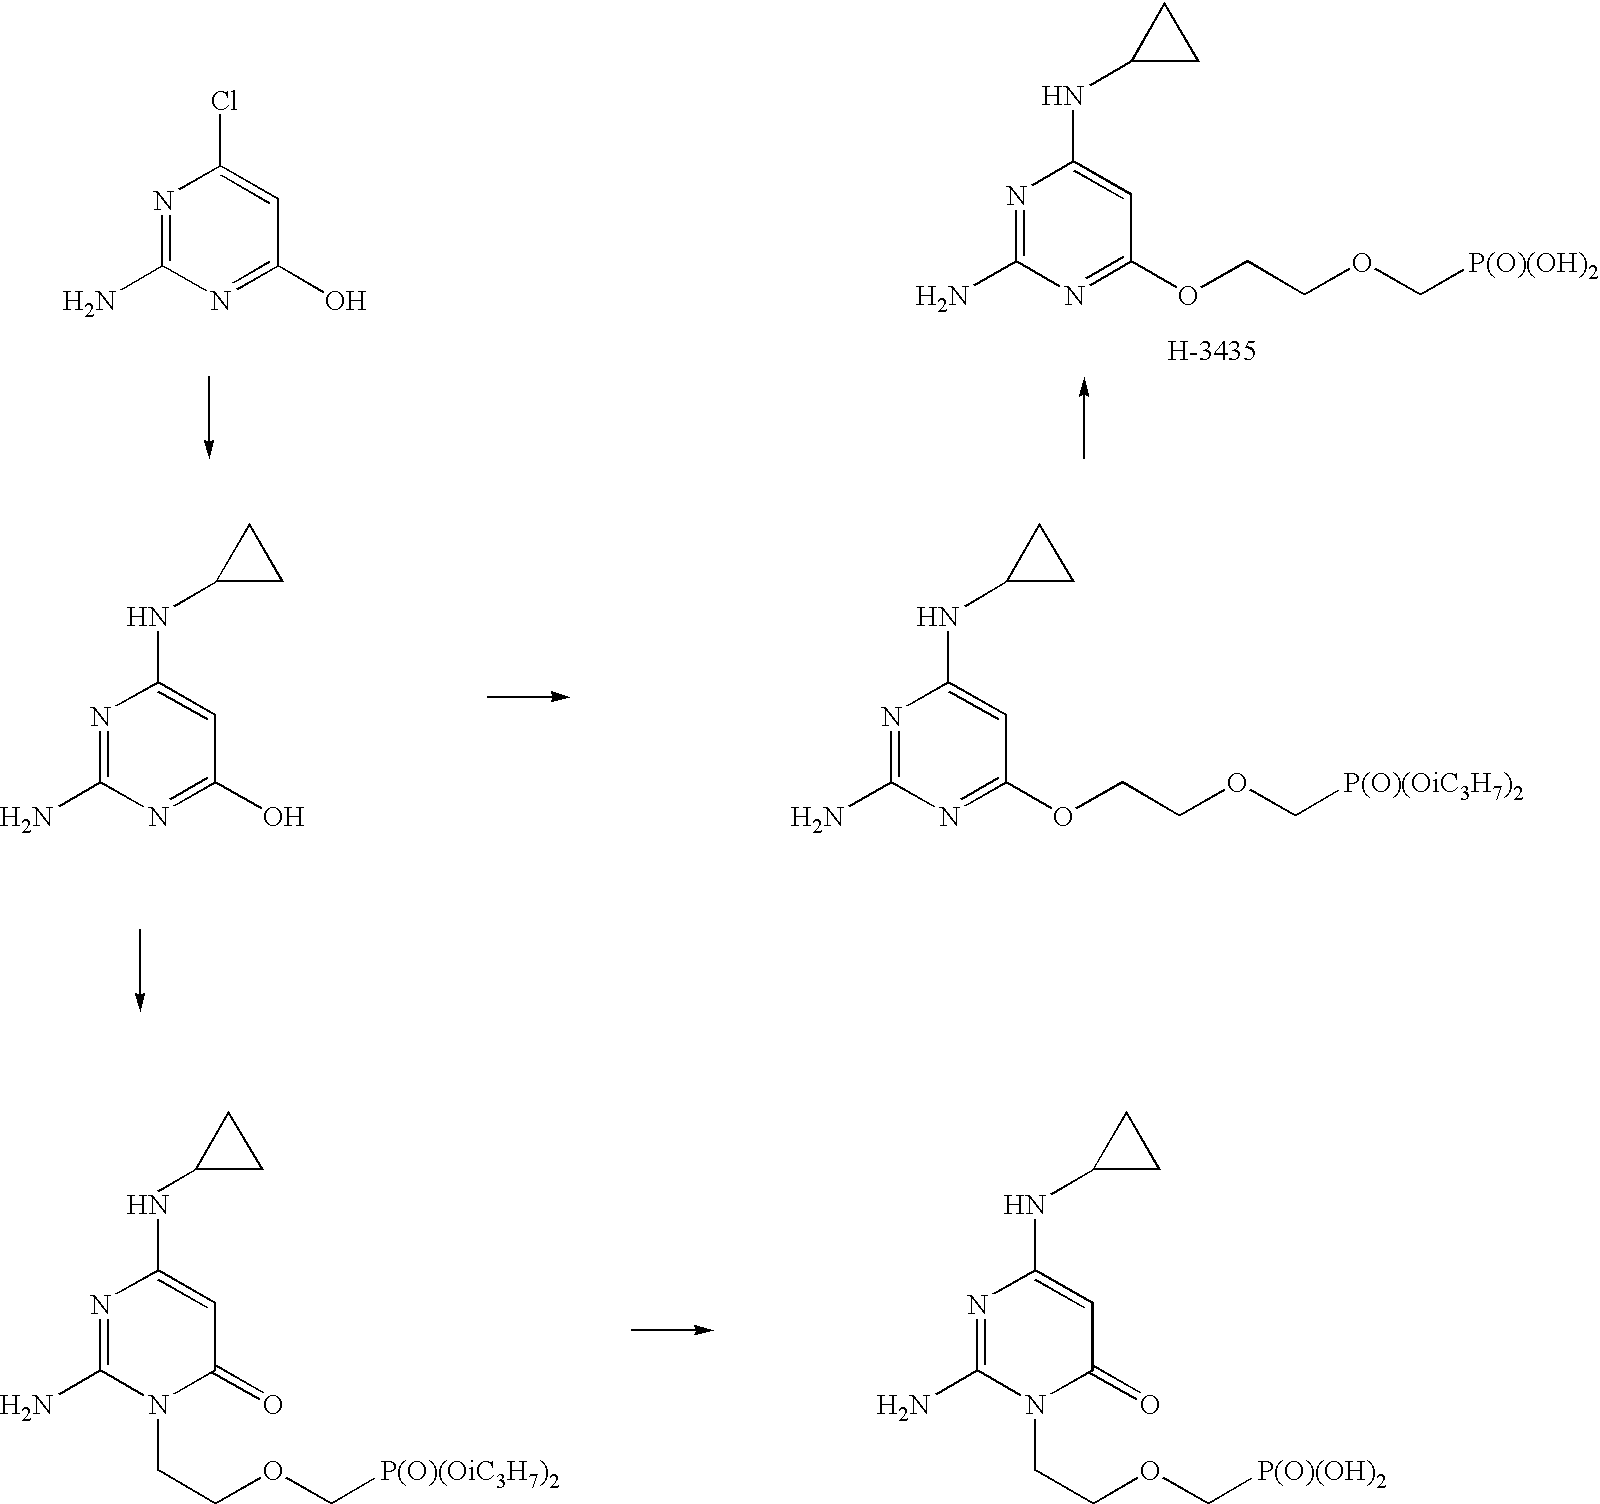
N1=C(N)N(CCOC[P(O)(OiC3H7)2])C(=O)C=C1NC1CC1.N1=C(N)N(CCOC[P(O)(OH)2])C(=O)C=C1NC1CC1.N1=C(N)N=C(O)C=C1Cl.N1=C(N)N=C(OCCOC[P(O)(OH)2])C=C1NC1CC1.N1=C(N)N=C(O)C=C1NC1CC1.N1=C(N)N=C(OCCOC[P(O)(OiC3H7)2])C=C1NC1CC1
